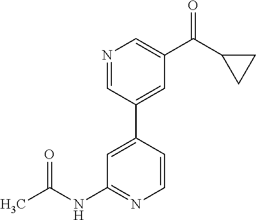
N1=CC(C2=CC(NC(C)=O)=NC=C2)=CC(C(C2CC2)=O)=C1
